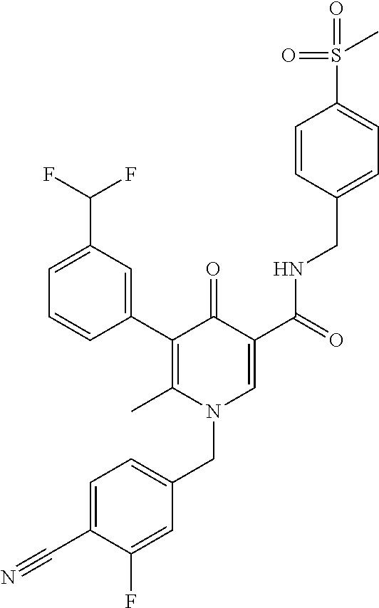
C1(C2=CC(C(F)F)=CC=C2)=C(C)N(CC2=CC=C(C#N)C(F)=C2)C=C(C(NCC2=CC=C(S(=O)(=O)C)C=C2)=O)C1=O
